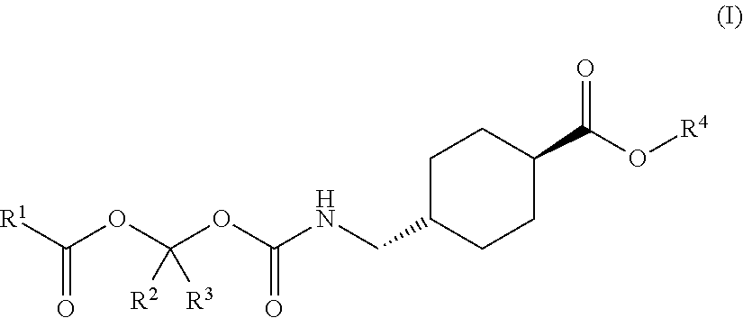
[R1]C(OC(OC(=O)NCC1CCC(C(O[R4])=O)CC1)([R2])[R3])=O
